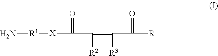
N[R1][X]C(=O)C(=C([R3])C(=O)[R4])[R2]
